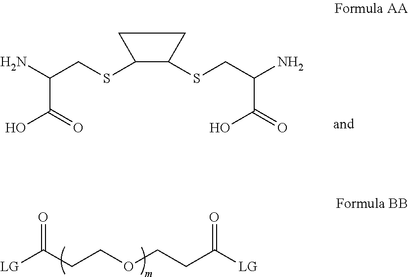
NC(CSC1C(SCC(N)C(=O)O)CC1)C(=O)O.[LG]C(CCOCCC([LG])=O)=O
